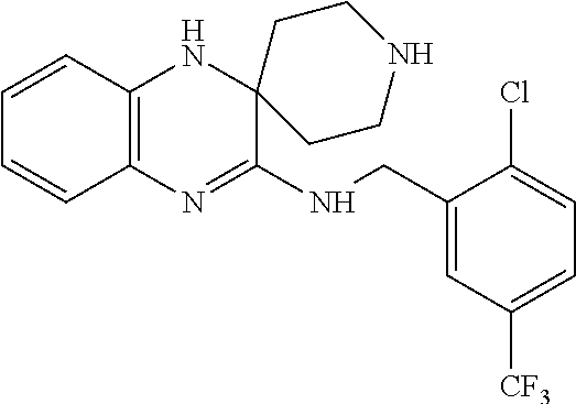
C12=C(N=C(NCC3=CC([CF3])=CC=C3Cl)C3(N1)CCNCC3)C=CC=C2
